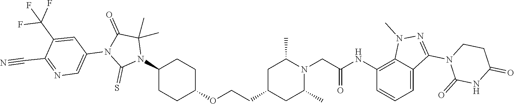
C1(N2C(C)(C)C(=O)N(C3=CN=C(C#N)C(C(F)(F)F)=C3)C2=S)CCC(OCCC2CC(C)N(CC(NC3=C4C(=CC=C3)C(N3C(=O)NC(=O)CC3)=NN4C)=O)C(C)C2)CC1
